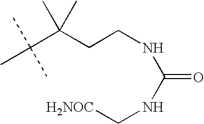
CC(C(CCNC(=O)NC[H2NOC])(C)C)(C)C
